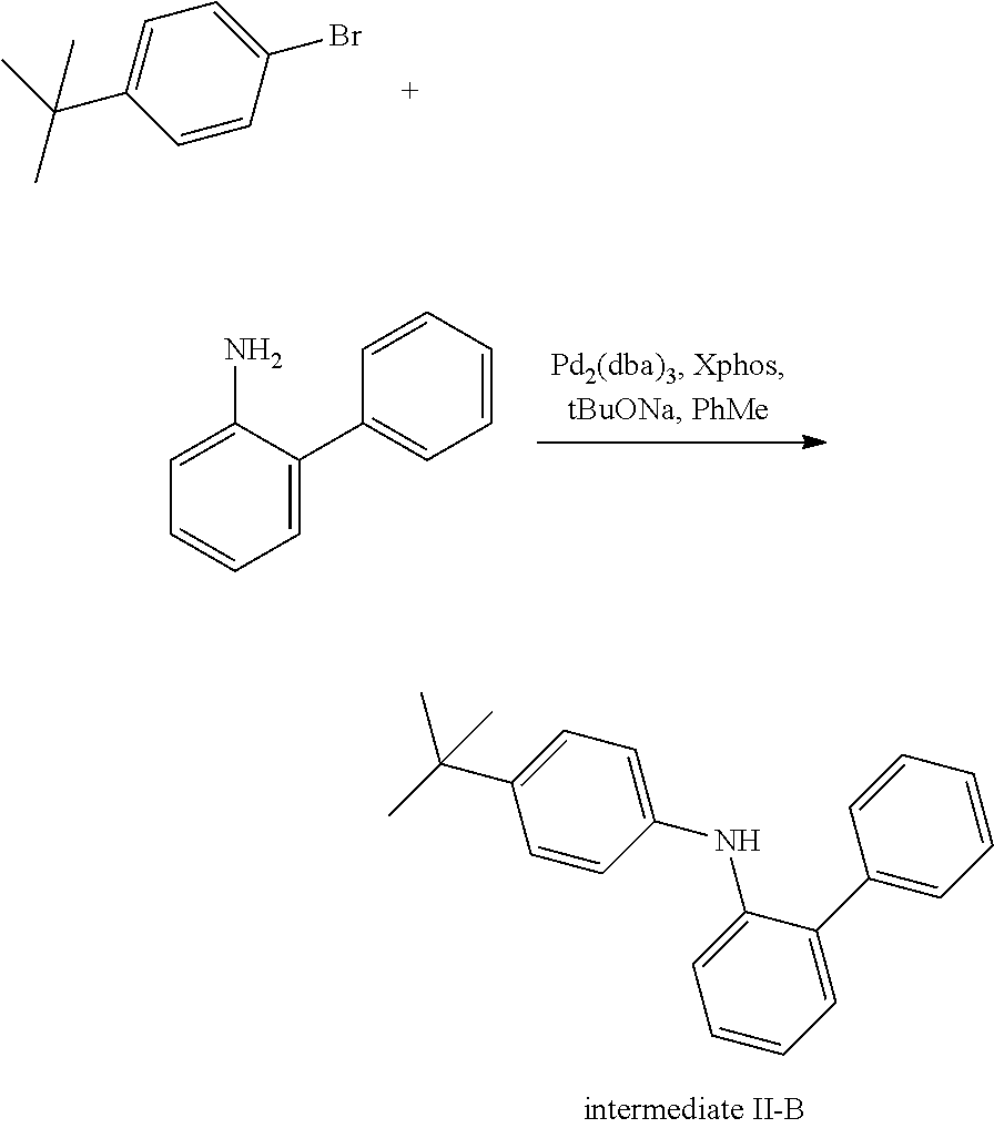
C1(Br)=CC=C(C(C)(C)C)C=C1.C1(NC2=CC=CC=C2C2=CC=CC=C2)=CC=C(C(C)(C)C)C=C1.C1=C(N)C(C2=CC=CC=C2)=CC=C1
